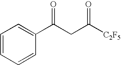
C1=CC(C(=O)CC([C2F5])=O)=CC=C1
